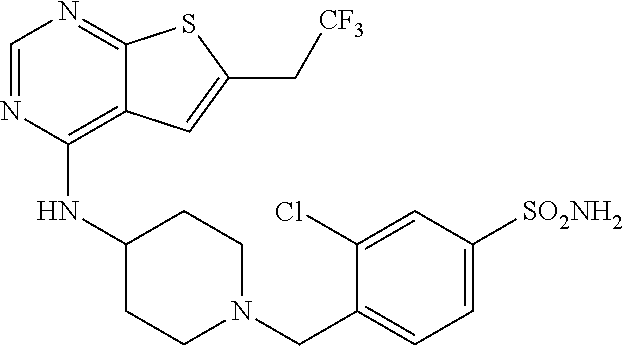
C1=NC(NC2CCN(CC3=CC=C([SO2NH2])C=C3Cl)CC2)=C2C(=N1)SC(C[CF3])=C2
